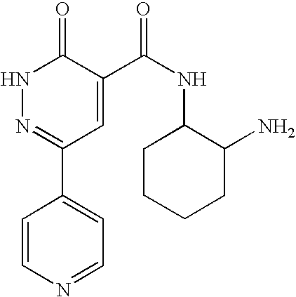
N1N=C(C2=CC=NC=C2)C=C(C(NC2CCCCC2N)=O)C1=O
